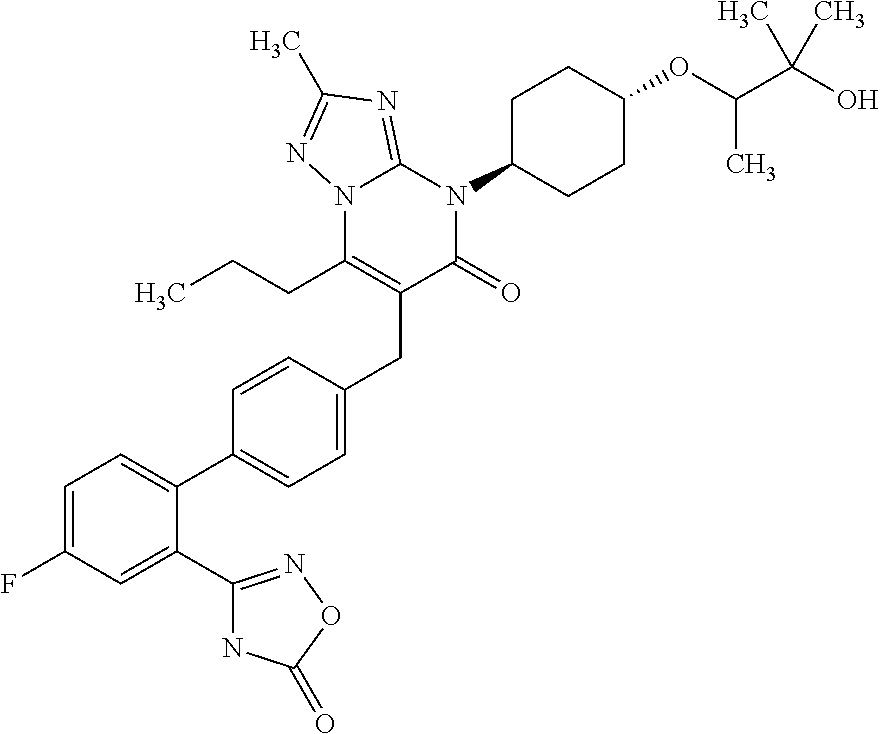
C(C1=C(CCC)N2C(=NC(C)=N2)N(C2CCC(OC(C(O)(C)C)C)CC2)C1=O)C1=CC=C(C2=CC=C(F)C=C2C2=NOC(=O)N2)C=C1
